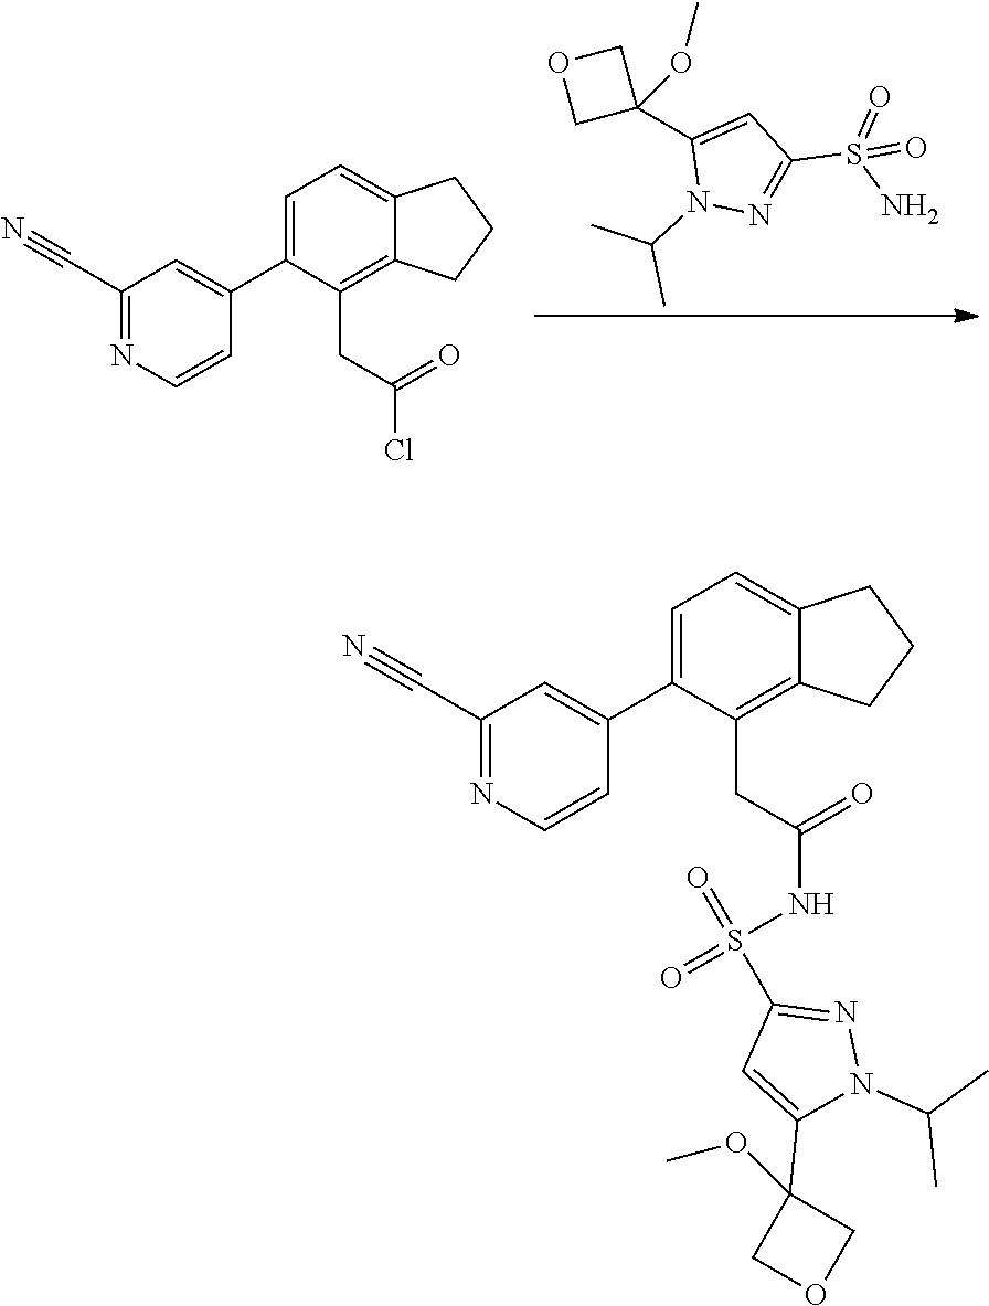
C1=C(C2=CC(C#N)=NC=C2)C(CC(Cl)=O)=C2C(=C1)CCC2.C1(C2=CC(S(N)(=O)=O)=NN2C(C)C)(OC)COC1.C1=C(C2=CC(C#N)=NC=C2)C(CC(NS(=O)(=O)C2=NN(C(C)C)C(C3(OC)COC3)=C2)=O)=C2C(=C1)CCC2
